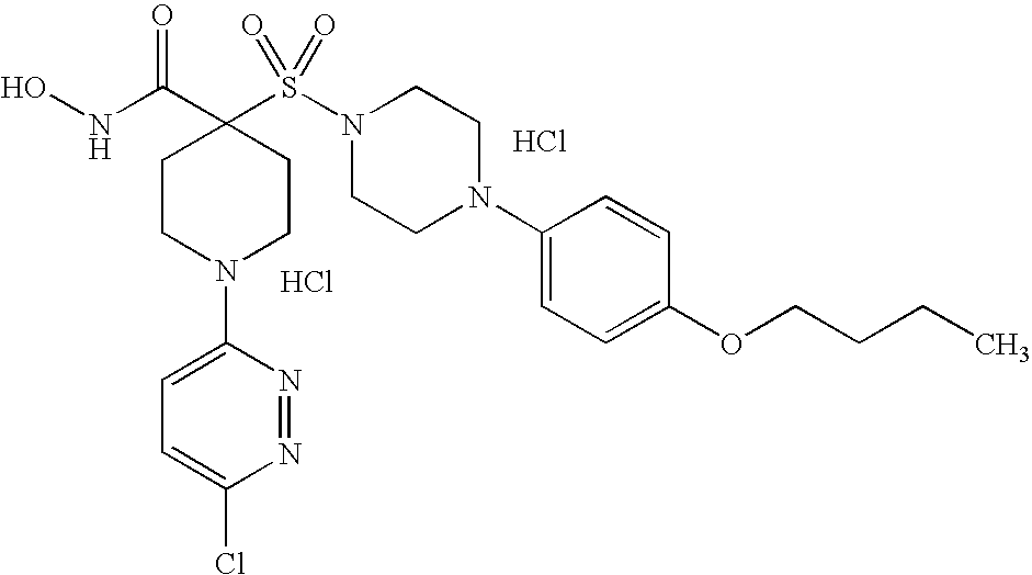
Cl.ONC(C1(S(N2CCN(C3=CC=C(OCCCC)C=C3)CC2)(=O)=O)CCN(C2=CC=C(Cl)N=N2)CC1)=O.Cl
